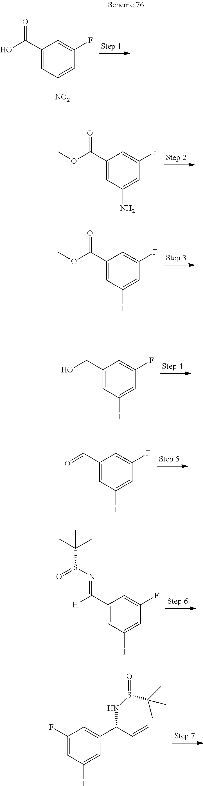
OC(C1=CC([NO2])=CC(F)=C1)=O.O(C(C1=CC(N)=CC(F)=C1)=O)C.O(C(C1=CC(I)=CC(F)=C1)=O)C.OCC1=CC(I)=CC(F)=C1.O=CC1=CC(I)=CC(F)=C1.[H]C(C1=CC(I)=CC(F)=C1)=NS(C(C)(C)C)=O.FC1=CC(I)=CC(C(C=C)NS(C(C)(C)C)=O)=C1
